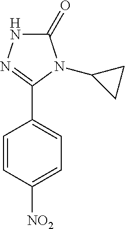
C1=CC([NO2])=CC=C1C1=NNC(=O)N1C1CC1
